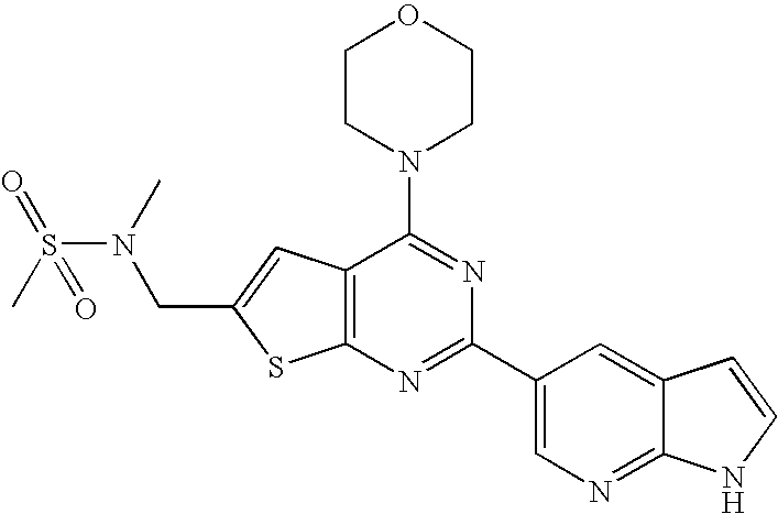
C1CN(C2=NC(C3=CN=C4C(=C3)C=CN4)=NC3=C2C=C(CN(S(=O)(=O)C)C)S3)CCO1
